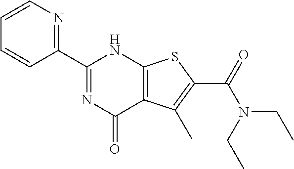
C1(C2=NC=CC=C2)=NC(=O)C2=C(N1)SC(C(=O)N(CC)CC)=C2C
